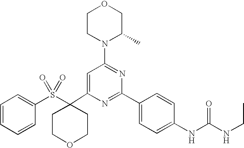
C1(C2(S(C3=CC=CC=C3)(=O)=O)CCOCC2)=CC(N2C(C)COCC2)=NC(C2=CC=C(NC(=O)NCC)C=C2)=N1
